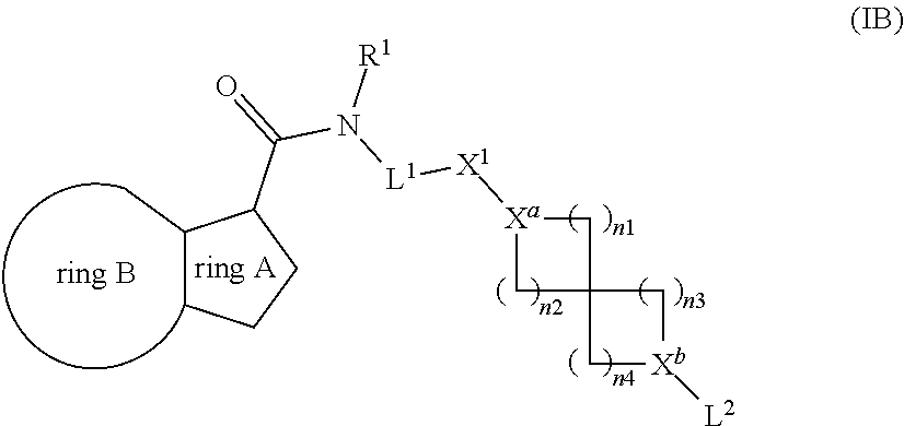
O=C(N([L1][X1][Xa]1CC2(C1)C[Xb]([L2])C2)[R1])C1C(C)CCC1
